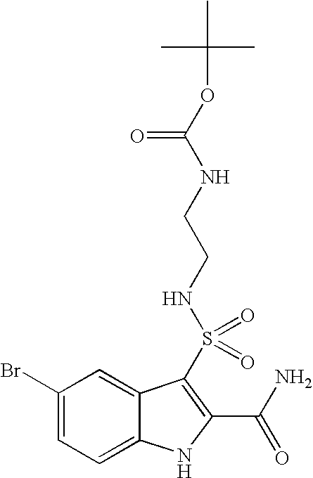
S(=O)(C1=C(C(=O)N)NC2=CC=C(Br)C=C21)(NCCNC(OC(C)(C)C)=O)=O
